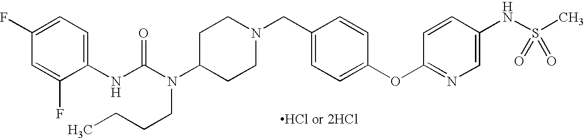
C1(NC(N(C2CCN(CC3=CC=C(OC4=NC=C(NS(C)(=O)=O)C=C4)C=C3)CC2)CCCC)=O)=CC=C(F)C=C1F.[HCl or 2HCl]
